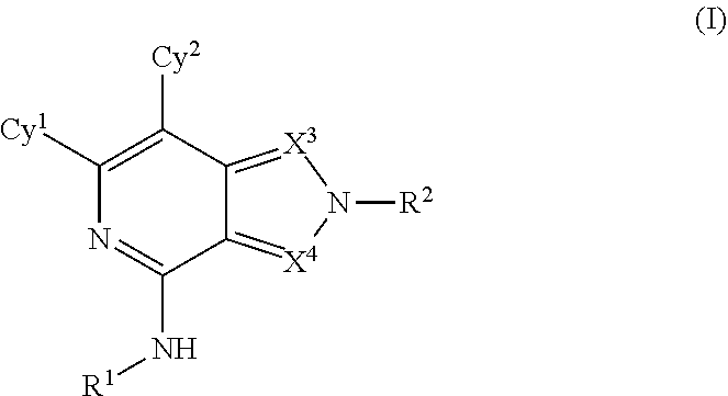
C1([Cy1])=C([Cy2])C2=[X3]N([R2])[X4]=C2C(N[R1])=N1
